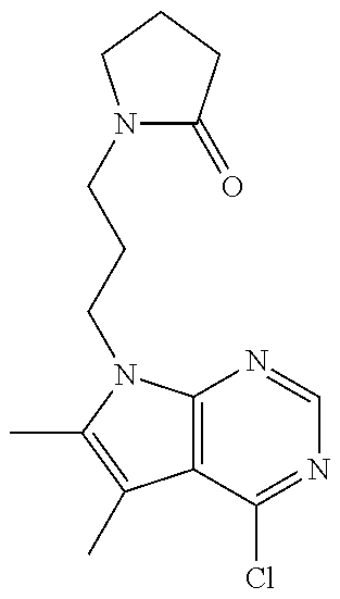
C12=C(N(CCCN3C(=O)CCC3)C(C)=C1C)N=CN=C2Cl
